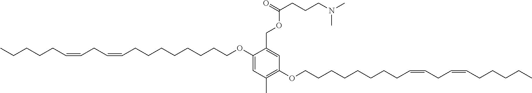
CCCCCC=CCC=CCCCCCCCCOC1=CC(C)=C(OCCCCCCCCC=CCC=CCCCCC)C=C1COC(CCCN(C)C)=O
